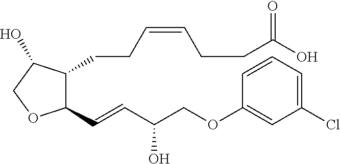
C1(C=CC(COC2=CC(Cl)=CC=C2)O)C(CCC=CCCC(O)=O)C(O)CO1
